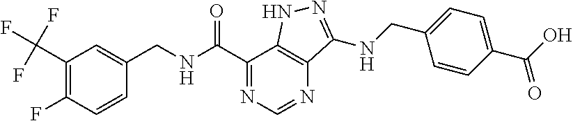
O=C(C1=NC=NC2=C1NN=C2NCC1=CC=C(C(O)=O)C=C1)NCC1=CC(C(F)(F)F)=C(F)C=C1
